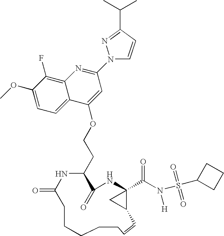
C1(OC)=CC=C2C(=C1F)N=C(N1C=CC(C(C)C)=N1)C=C2OCCC1C(=O)NC2(C(N(S(C3CCC3)(=O)=O)[H])=O)C(C2)C=CCCCCCC(=O)N1
